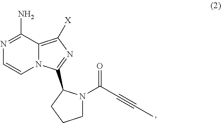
N1=C(N)C2=C([X])N=C(C3N(C(C#CC)=O)CCC3)N2C=C1
